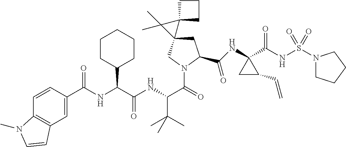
C(=O)(NC(C(NC(C(=O)N1CC2(CC1C(NC1(C(NS(N3CCCC3)(=O)=O)=O)CC1C=C)=O)C1(C2(C)C)CCC1)C(C)(C)C)=O)C1CCCCC1)C1=CC2=C(C=C1)N(C)C=C2
